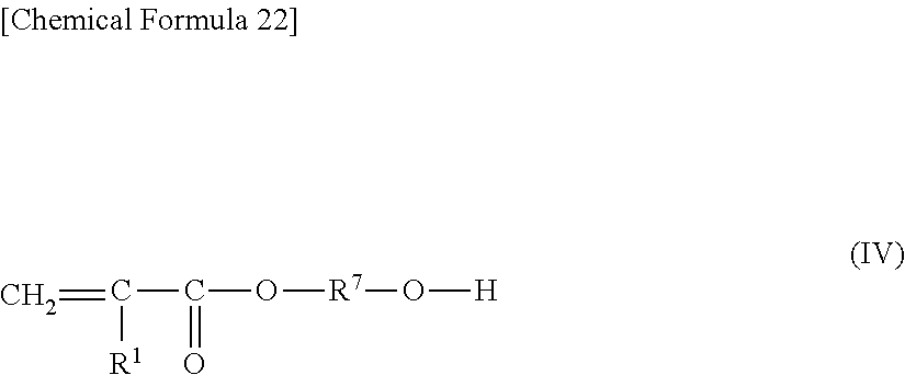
C=C([R1])C(O[R7]O[H])=O
